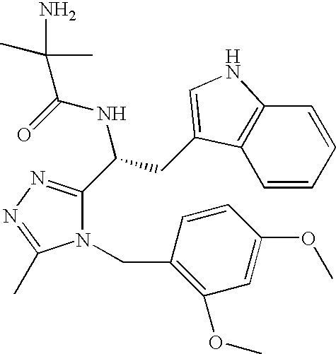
N1(CC2=C(OC)C=C(OC)C=C2)C(C(NC(=O)C(C)(C)N)CC2=CNC3=C2C=CC=C3)=NN=C1C
